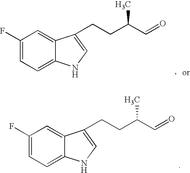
C1=C(F)C=C2C(=C1)NC=C2CCC(C=O)C.C1=C(F)C=C2C(=C1)NC=C2CCC(C=O)C
